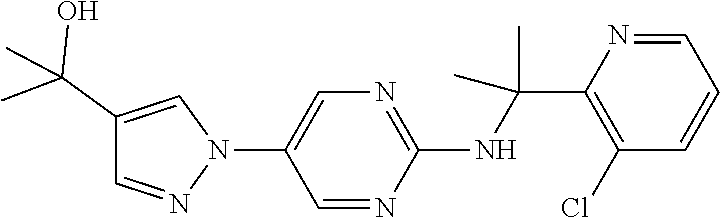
N1(C2=CN=C(NC(C)(C)C3=C(Cl)C=CC=N3)N=C2)C=C(C(C)(C)O)C=N1
